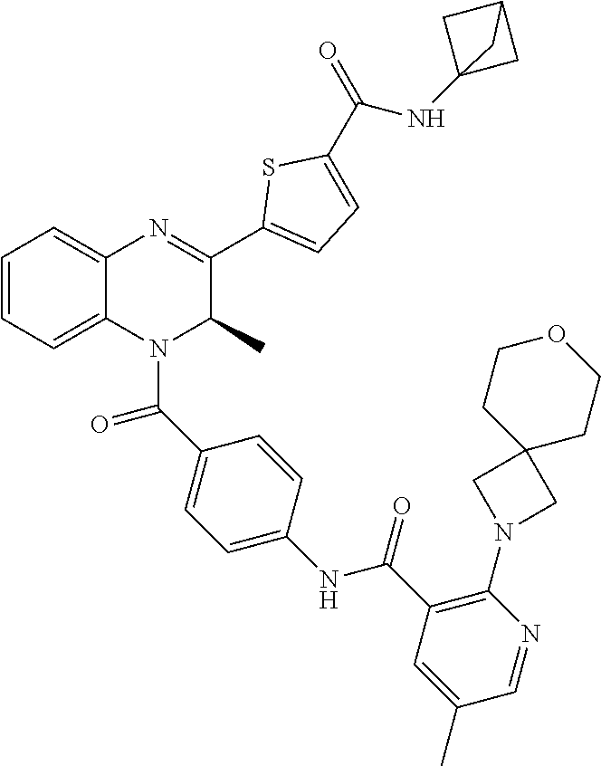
C1=CC=C2C(=C1)N=C(C1=CC=C(C(=O)NC34CC(C3)C4)S1)C(C)N2C(C1=CC=C(NC(C2=C(N3CC4(C3)CCOCC4)N=CC(C)=C2)=O)C=C1)=O
